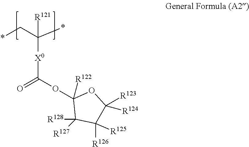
*CC(*)([R121])[X0]C(OC1([R122])C([R127])([R128])C([R126])([R125])C([R124])([R123])O1)=O
